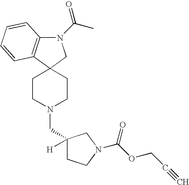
C1CN(CC2([H])CCN(C(OCC#C)=O)C2)CCC12CN(C(C)=O)C1=C2C=CC=C1
